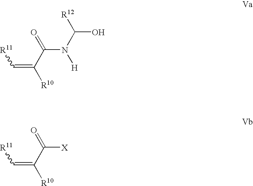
C(=C(C(=O)[X])[R10])[R11].C(=C(C(=O)N(C([R12])O)[H])[R10])[R11]
